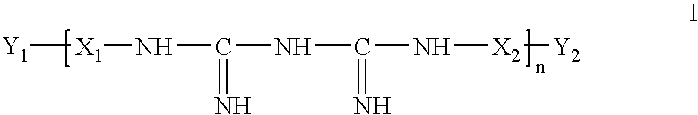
[Y1][X1]NC(NC(N[X2][Y2])=N)=N
